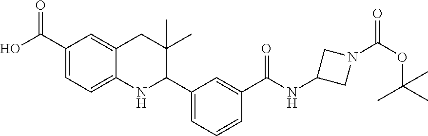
C1(C(O)=O)=CC=C2C(=C1)CC(C)(C)C(C1=CC=CC(C(NC3CN(C(=O)OC(C)(C)C)C3)=O)=C1)N2
